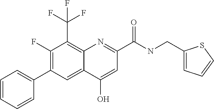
C1(O)=CC(C(NCC2=CC=CS2)=O)=NC2=C(C(F)(F)F)C(F)=C(C3=CC=CC=C3)C=C12
